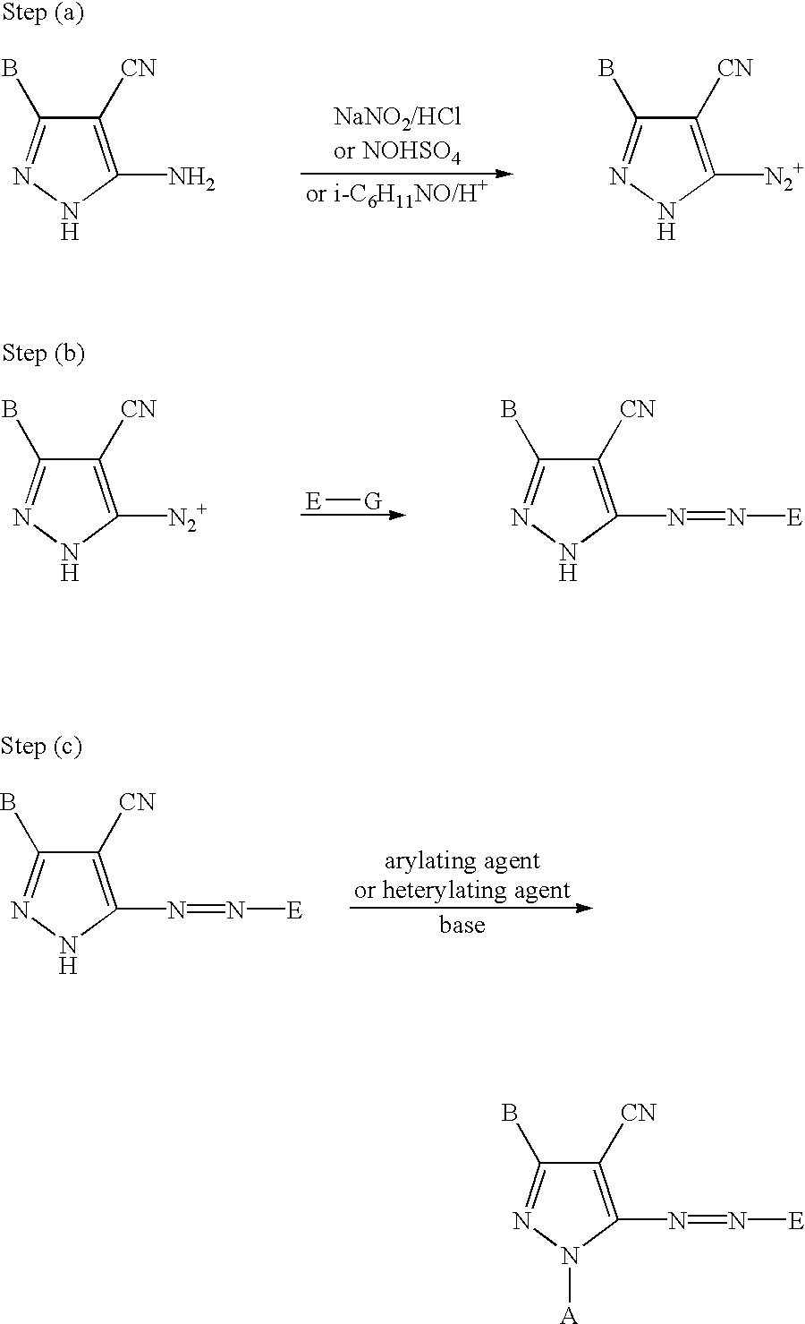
C1([CN])=C(N=N[E])N([A])N=C1B.C1([CN])=C([N2+])NN=C1B.C1([CN])=C(N)NN=C1B.C1([CN])=C(N=N[E])NN=C1B.[E][G].C1([CN])=C([N2+])NN=C1B.C1([CN])=C(N=N[E])NN=C1B
